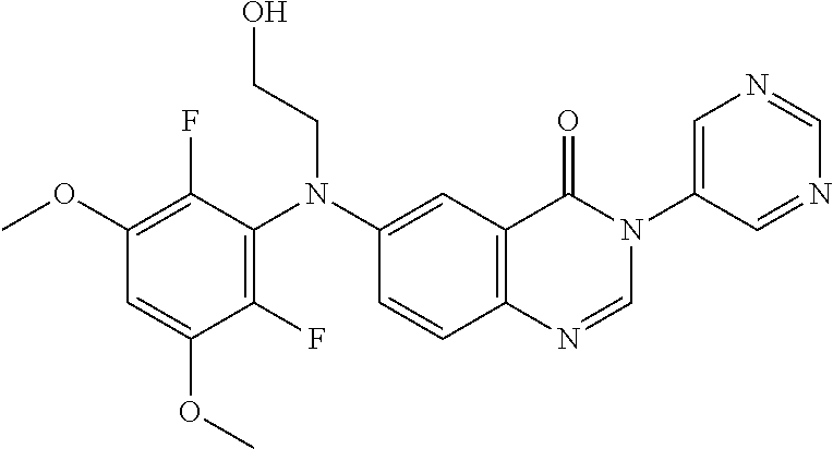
C1(F)=C(N(CCO)C2=CC3=C(C=C2)N=CN(C2=CN=CN=C2)C3=O)C(F)=C(OC)C=C1OC
